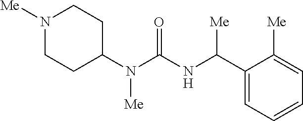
N1([Me])CCC(N(C(NC(C2=CC=CC=C2[Me])[Me])=O)[Me])CC1
